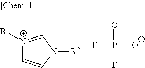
[N+]1([R1])=CN([R2])C=C1.O=P(F)([O-])F
